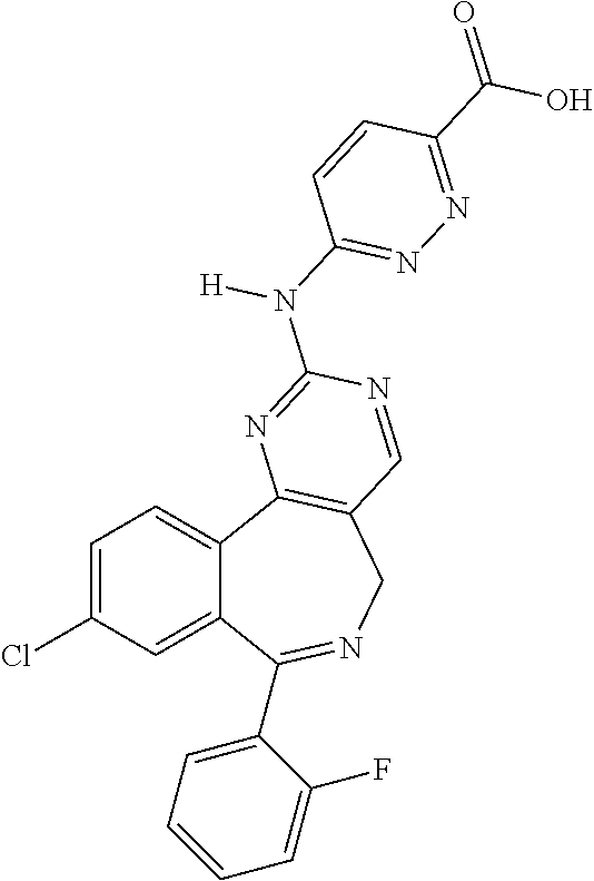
C1=C(Cl)C=C2C(=C1)C1=C(CN=C2C2=CC=CC=C2F)C=NC(N([H])C2=NN=C(C(O)=O)C=C2)=N1
